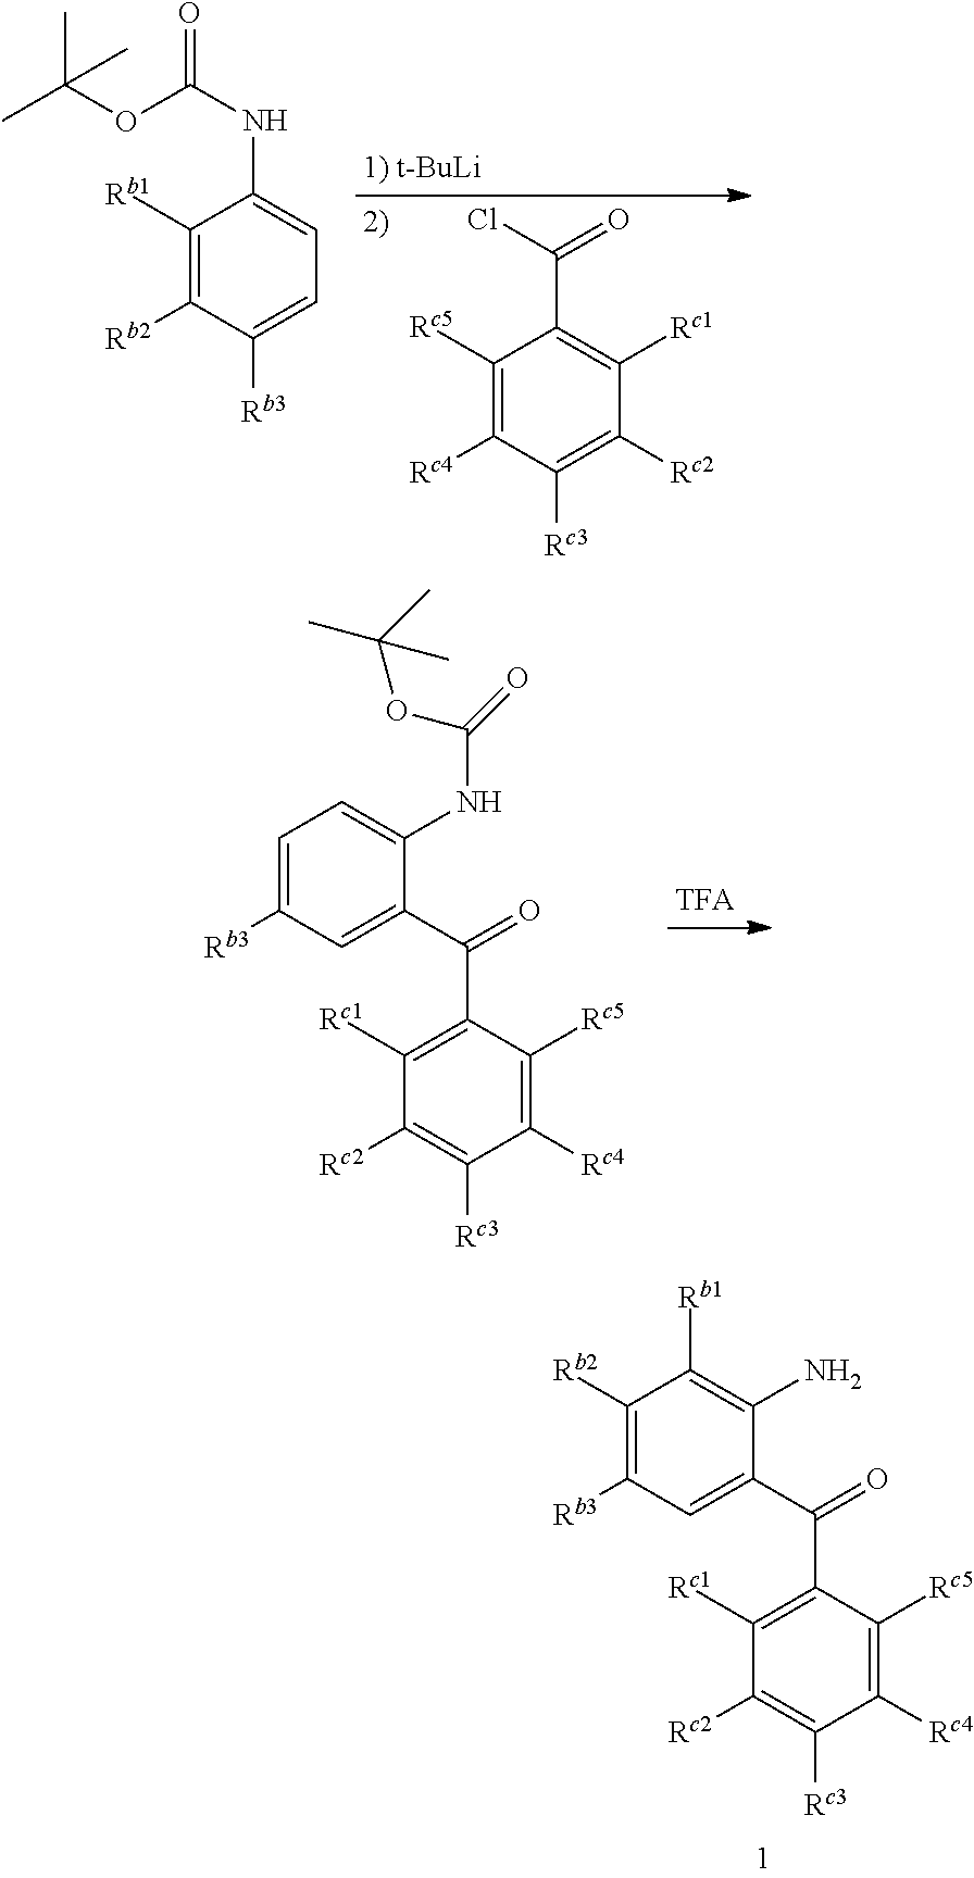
C1([Rc1])=C(C(C2=CC([Rb3])=C([Rb2])C([Rb1])=C2N)=O)C([Rc5])=C([Rc4])C([Rc3])=C1[Rc2].C1([Rc5])=C([Rc4])C([Rc3])=C([Rc2])C([Rc1])=C1C(Cl)=O.C1([Rb1])=C([Rb2])C([Rb3])=CC=C1NC(=O)OC(C)(C)C.C1([Rc1])=C(C(C2=CC([Rb3])=CC=C2NC(=O)OC(C)(C)C)=O)C([Rc5])=C([Rc4])C([Rc3])=C1[Rc2]
